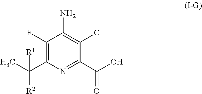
C1(F)=C(C(C)([R2])[R1])N=C(C(O)=O)C(Cl)=C1N
